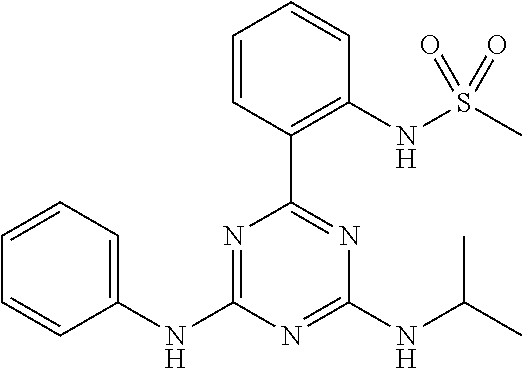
C1(NC2=NC(C3=C(NS(C)(=O)=O)C=CC=C3)=NC(NC(C)C)=N2)=CC=CC=C1
